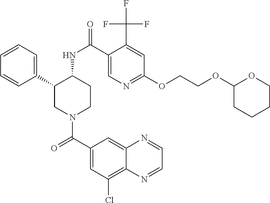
C1=CC=C(C2CN(C(C3=CC(Cl)=C4C(=C3)N=CC=N4)=O)CCC2NC(=O)C2=CN=C(OCCOC3CCCCO3)C=C2C(F)(F)F)C=C1
